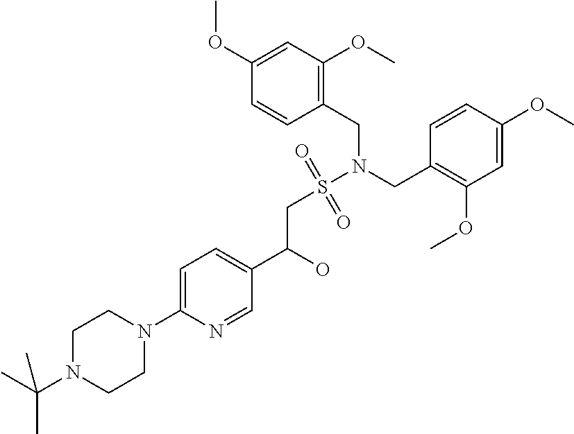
C1(CN(S(CC(O)C2=CC=C(N3CCN(C(C)(C)C)CC3)N=C2)(=O)=O)CC2=C(OC)C=C(OC)C=C2)=C(OC)C=C(OC)C=C1
